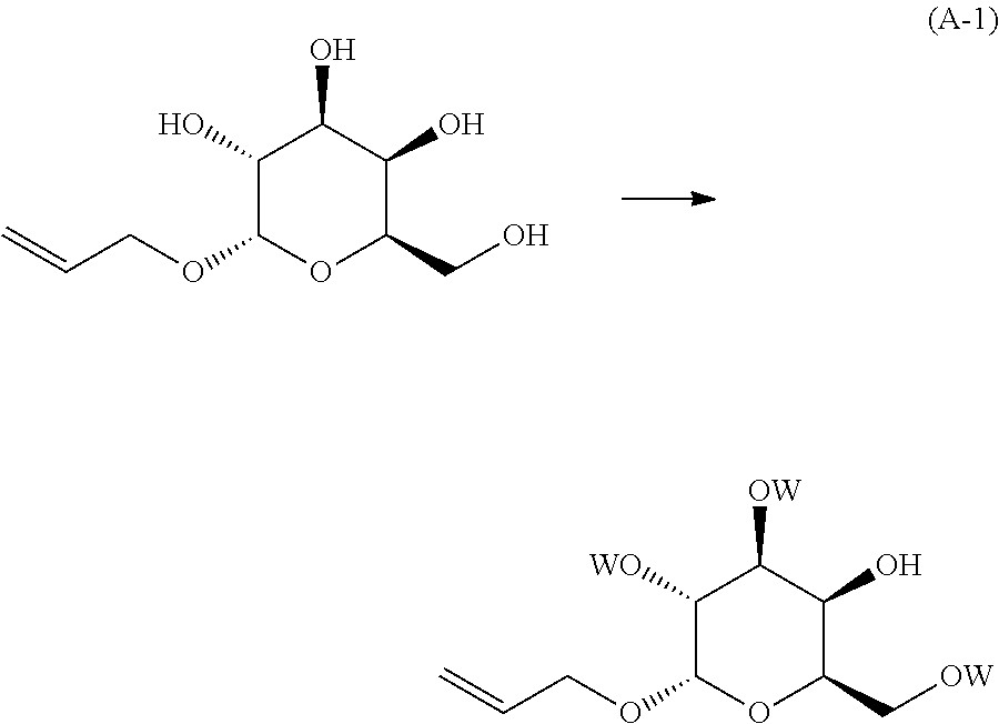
C1(O)C(OCC=C)OC(CO)C(O)C1O.C1([WO])C(OCC=C)OC(C[OW])C(O)C1[OW]
